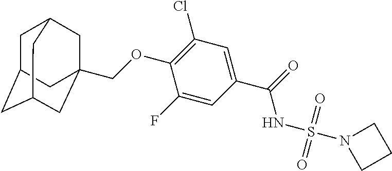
C1C2CC3CC(COC4=C(Cl)C=C(C(NS(N5CCC5)(=O)=O)=O)C=C4F)(CC1C3)C2
